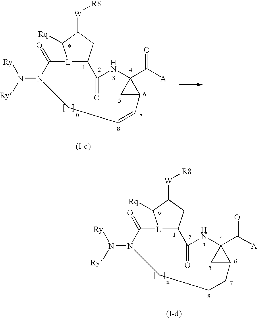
N(N1C(=O)[L]2C(CC([W][R8])C2[Rq])C(=O)NC2(C([A])=O)CC2C=CC1)([Ry])[Ry].N(N1C(=O)[L]2C(CC([W][R8])C2[Rq])C(=O)NC2(C([A])=O)CC2CCC1)([Ry])[Ry]
